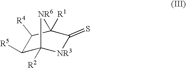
C1([R5])C2([R2])[NR3]C(=S)C([R1])(C1[R4])[NR6]2
